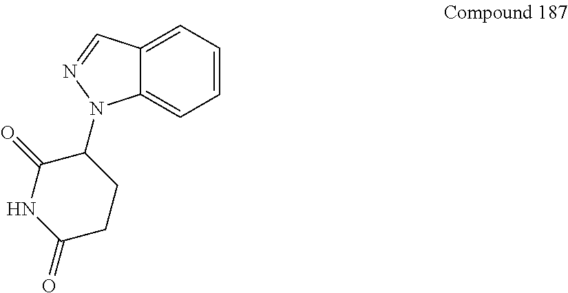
C12=CC=CC=C1C=NN2C1C(=O)NC(=O)CC1
